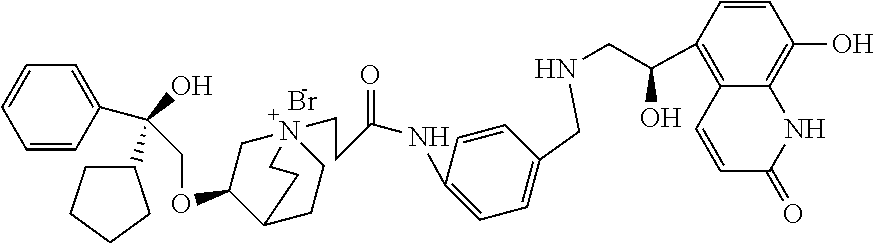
Br.C1=CC(C(O)(C2CCCC2)COC2C3CCN(CCC(NC4=CC=C(CNCC(C5=C6C(=C(O)C=C5)NC(=O)C=C6)O)C=C4)=O)(C2)CC3)=CC=C1
